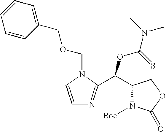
C1(C(C2=NC=CN2COCC2=CC=CC=C2)OC(N(C)C)=S)N([Boc])C(=O)OC1
